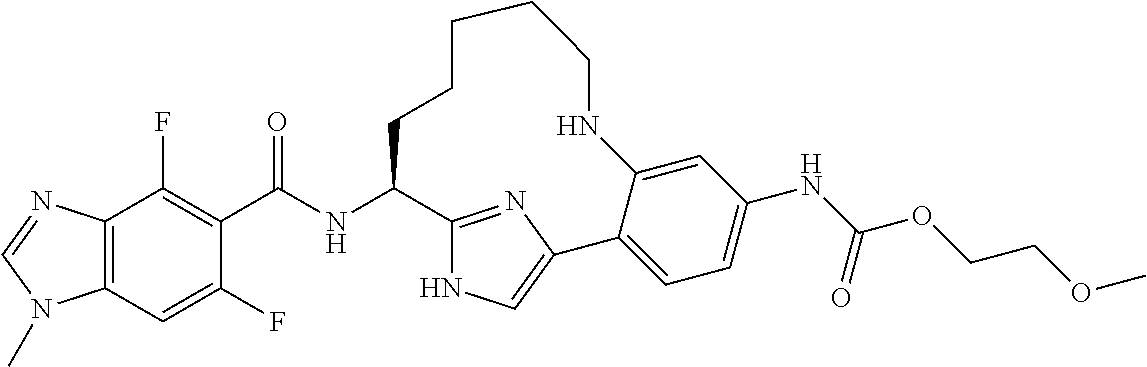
C1(C(NC2C3=NC(=CN3)C3=CC=C(NC(OCCOC)=O)C=C3NCCCCC2)=O)=C(F)C2=C(C=C1F)N(C)C=N2
